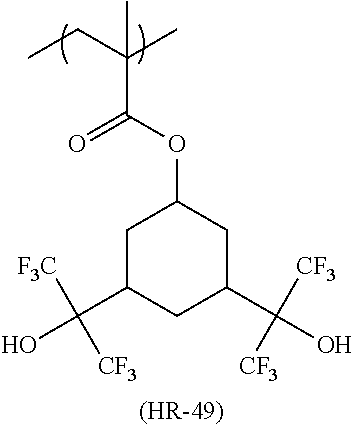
CCC(C)(C)C(OC1CC(C(O)([F3C])[CF3])CC(C(O)([CF3])[CF3])C1)=O.[(HR-49)]
